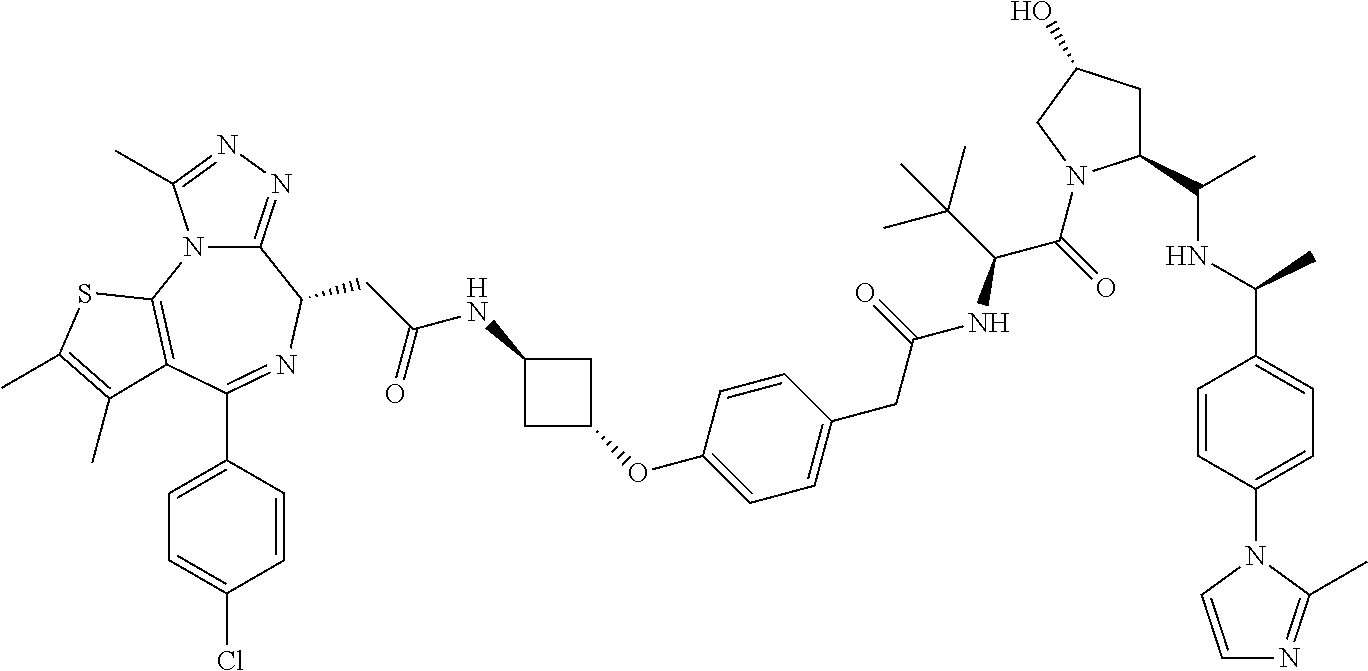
C12=NN=C(C)N1C1=C(C(C3=CC=C(Cl)C=C3)=NC2CC(NC2CC(OC3=CC=C(CC(NC(C(=O)N4C(C(C)NC(C5=CC=C(N6C=CN=C6C)C=C5)C)CC(O)C4)C(C)(C)C)=O)C=C3)C2)=O)C(C)=C(C)S1
